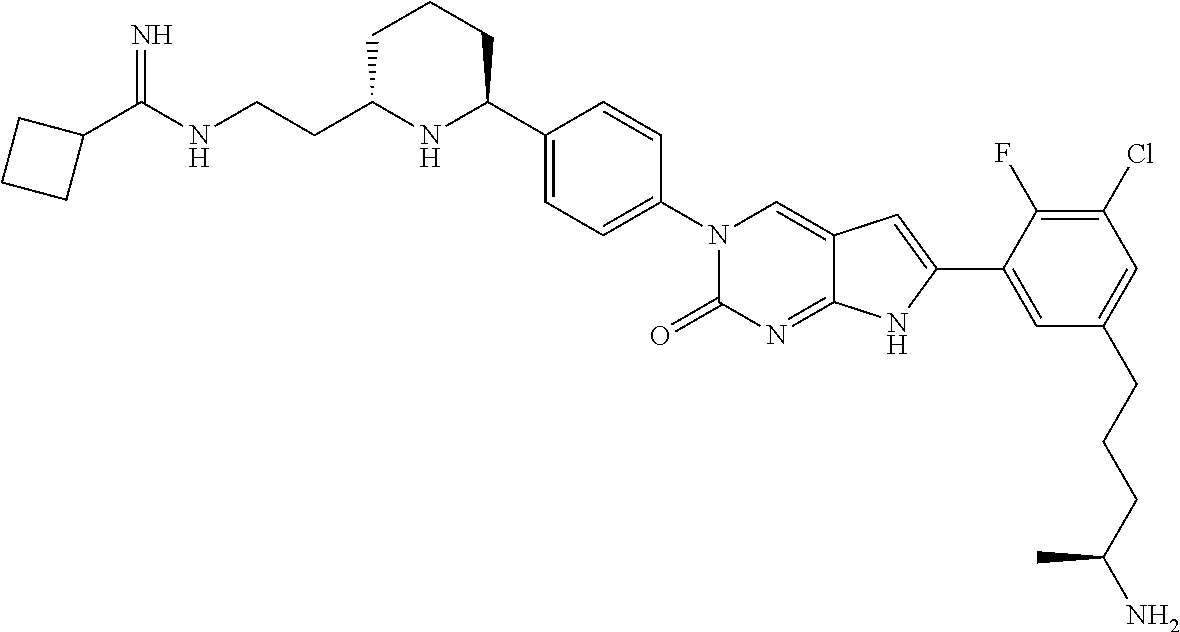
C1(C(NCCC2NC(C3=CC=C(N4C(=O)N=C5C(=C4)C=C(C4=CC(CCCC(N)C)=CC(Cl)=C4F)N5)C=C3)CCC2)=N)CCC1
